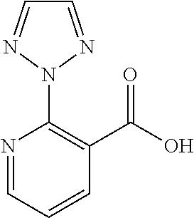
C1(C(O)=O)=C(N2N=CC=N2)N=CC=C1
